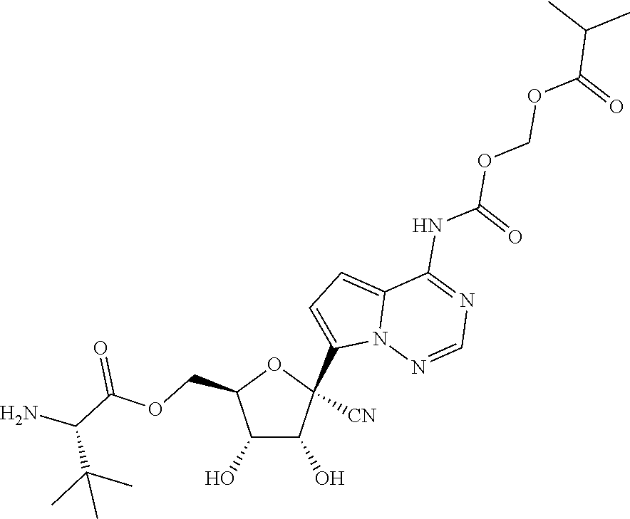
C1(O)C(O)C(COC(C(C(C)(C)C)N)=O)OC1([CN])C1=CC=C2C(NC(=O)OCOC(=O)C(C)C)=NC=NN12
